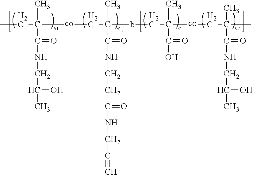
CC(C(=O)NCC(C)O)(CC)[co]CC(bCC([co]CC(C)(C(=O)NCC(O)C)C)(C)C(=O)O)(C)C(=O)NCCC(NCC#C)=O
